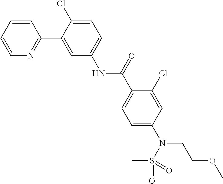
C1=CC=CN=C1C1=CC(NC(C2=CC=C(N(CCOC)S(C)(=O)=O)C=C2Cl)=O)=CC=C1Cl
